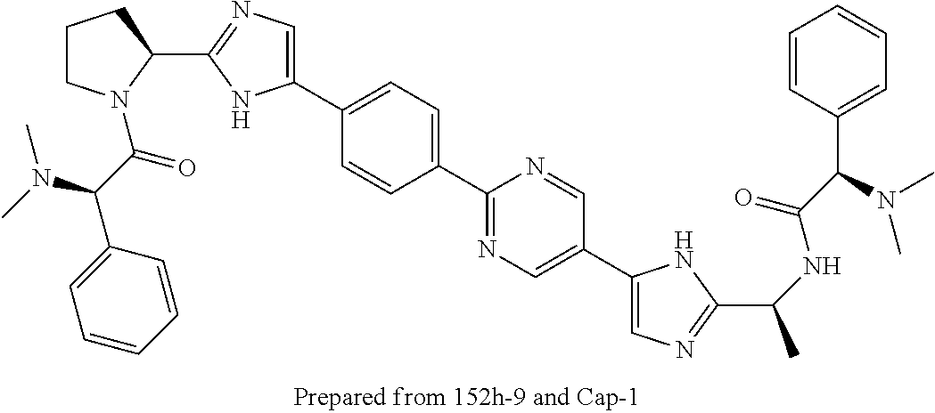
C1CN(C(=O)C(N(C)C)C2=CC=CC=C2)C(C2=NC=C(C3=CC=C(C4=NC=C(C5=CN=C(C(NC(C(C6=CC=CC=C6)N(C)C)=O)C)N5)C=N4)C=C3)N2)C1
